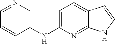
C1=C(NC2=CN=CC=C2)N=C2C(=C1)C=CN2
